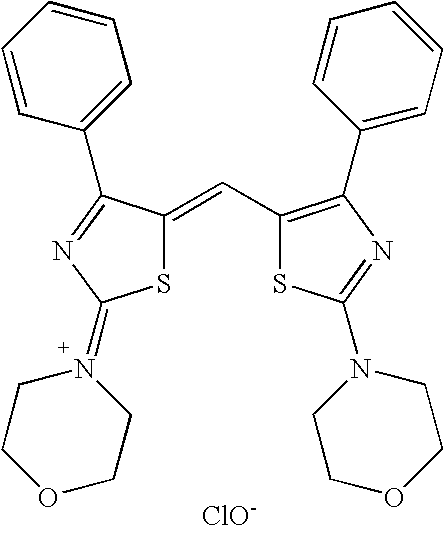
S1C(=CC2=C(C3=CC=CC=C3)N=C(N3CCOCC3)S2)C(C2=CC=CC=C2)=NC1=N1CCOCC1.[ClO-]
